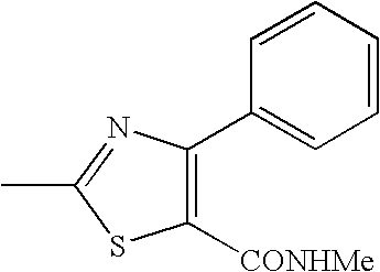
C1([CONHMe])=C(C2=CC=CC=C2)N=C(C)S1
